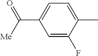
C1=C(F)C(C)=CC=C1C([Me])=O
